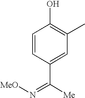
C1=CC(C([Me])=N[MeO])=CC(C)=C1O
